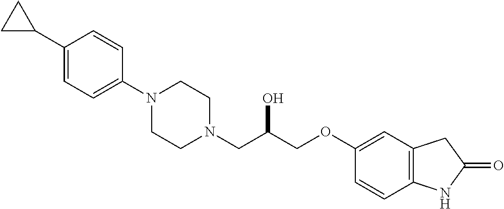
C1(C2CC2)=CC=C(N2CCN(CC(COC3=CC4=C(C=C3)NC(=O)C4)O)CC2)C=C1
